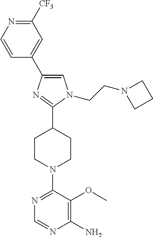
C1([CF3])=NC=CC(C2=CN(CCN3CCC3)C(C3CCN(C4=NC=NC(N)=C4OC)CC3)=N2)=C1
